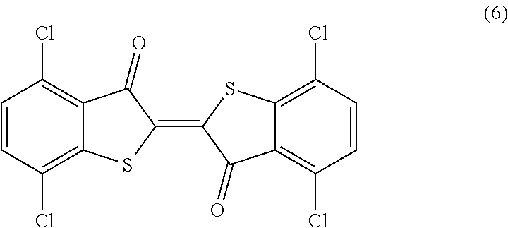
C12=C(Cl)C=CC(Cl)=C1SC(=C1C(=O)C3=C(Cl)C=CC(Cl)=C3S1)C2=O
